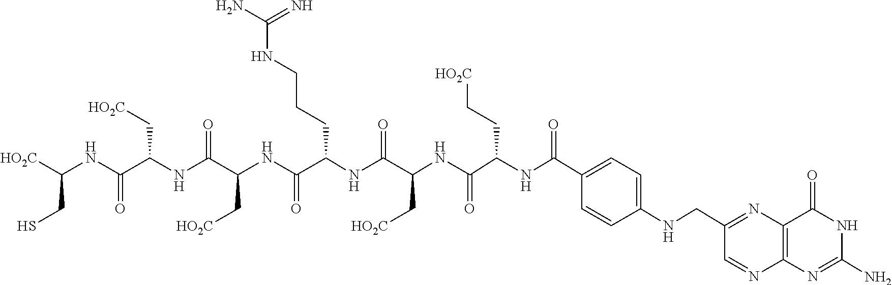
C1=CC(NCC2=NC3=C(N=C2)N=C(N)NC3=O)=CC=C1C(NC(C(NC(C(NC(C(NC(C(NC(C(NC([HO2C])CS)=O)C[HO2C])=O)C[HO2C])=O)CCCNC(N)=N)=O)C[HO2C])=O)CC[HO2C])=O
